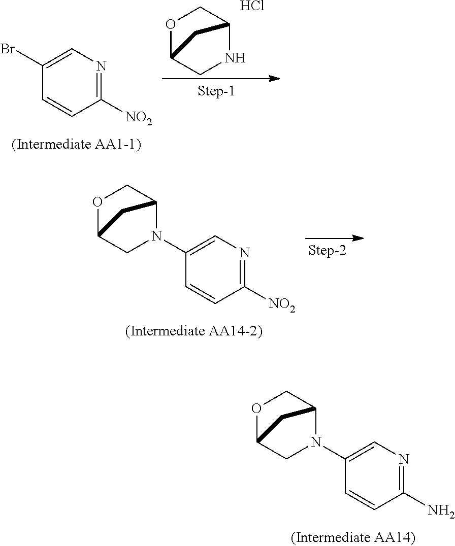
N1C2COC(C1)C2.Cl.C1(Br)=CN=C([NO2])C=C1.C1(N2C3COC(C2)C3)=CN=C([NO2])C=C1.C1(N2C3COC(C2)C3)=CN=C(N)C=C1
